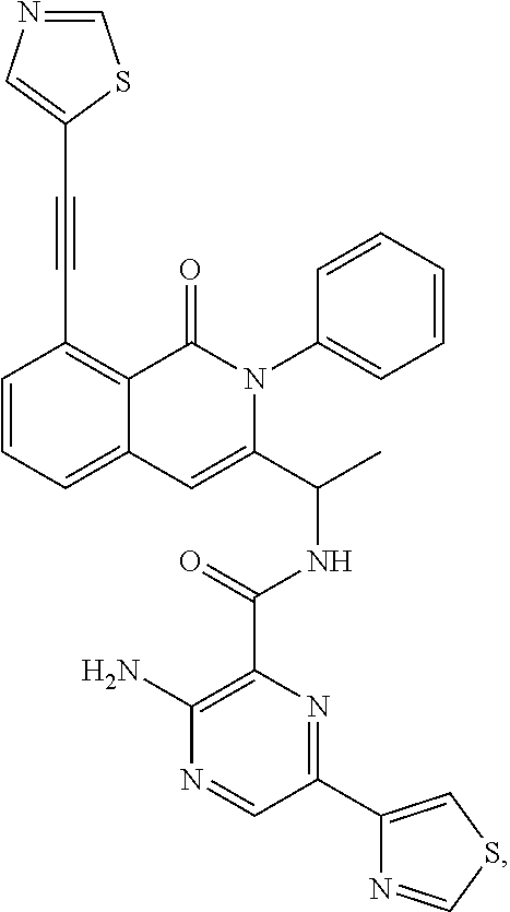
C12=CC=CC(C#CC3=CN=CS3)=C1C(=O)N(C1=CC=CC=C1)C(C(C)NC(C1=C(N)N=CC(C3=CSC=N3)=N1)=O)=C2
